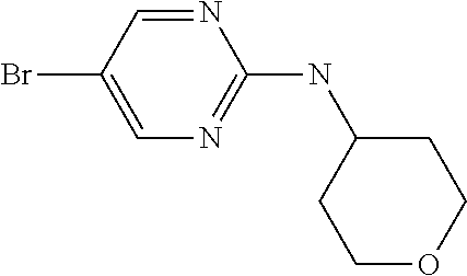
N1=CC(Br)=CN=C1NC1CCOCC1
